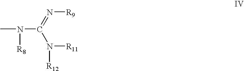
CN([R8])C(=N[R9])N([R11])[R12]
